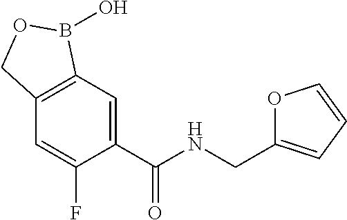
C1=C(C(NCC2=CC=CO2)=O)C(F)=CC2=C1B(O)OC2
